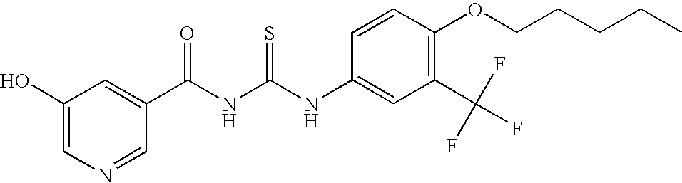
N(C(NC(=O)C1=CC(O)=CN=C1)=S)C1=CC(C(F)(F)F)=C(OCCCCC)C=C1
